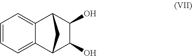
C1=CC=C2C(=C1)C1C(O)C(O)C2C1
